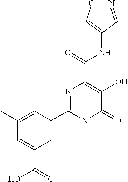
O1N=CC(NC(C2=C(O)C(=O)N(C)C(C3=CC(C(=O)O)=CC(C)=C3)=N2)=O)=C1
